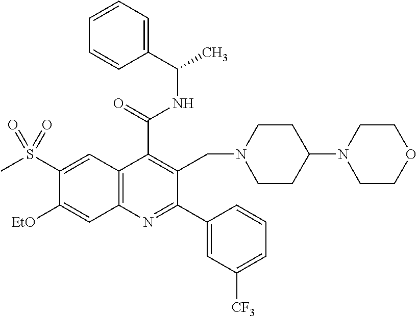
C1=CC=C(C(C)NC(C2=C(CN3CCC(N4CCOCC4)CC3)C(C3=CC([CF3])=CC=C3)=NC3=C2C=C(S(C)(=O)=O)C([OEt])=C3)=O)C=C1
